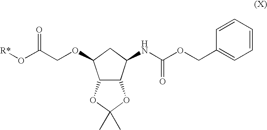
C12C(C(NC(OCC3=CC=CC=C3)=O)CC1OCC(O[R*])=O)OC(C)(C)O2
